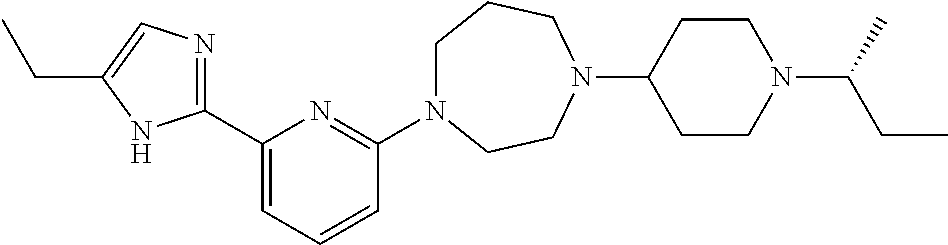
C1N(C2=NC(C3=NC=C(CC)N3)=CC=C2)CCN(C2CCN(C(C)CC)CC2)CC1
